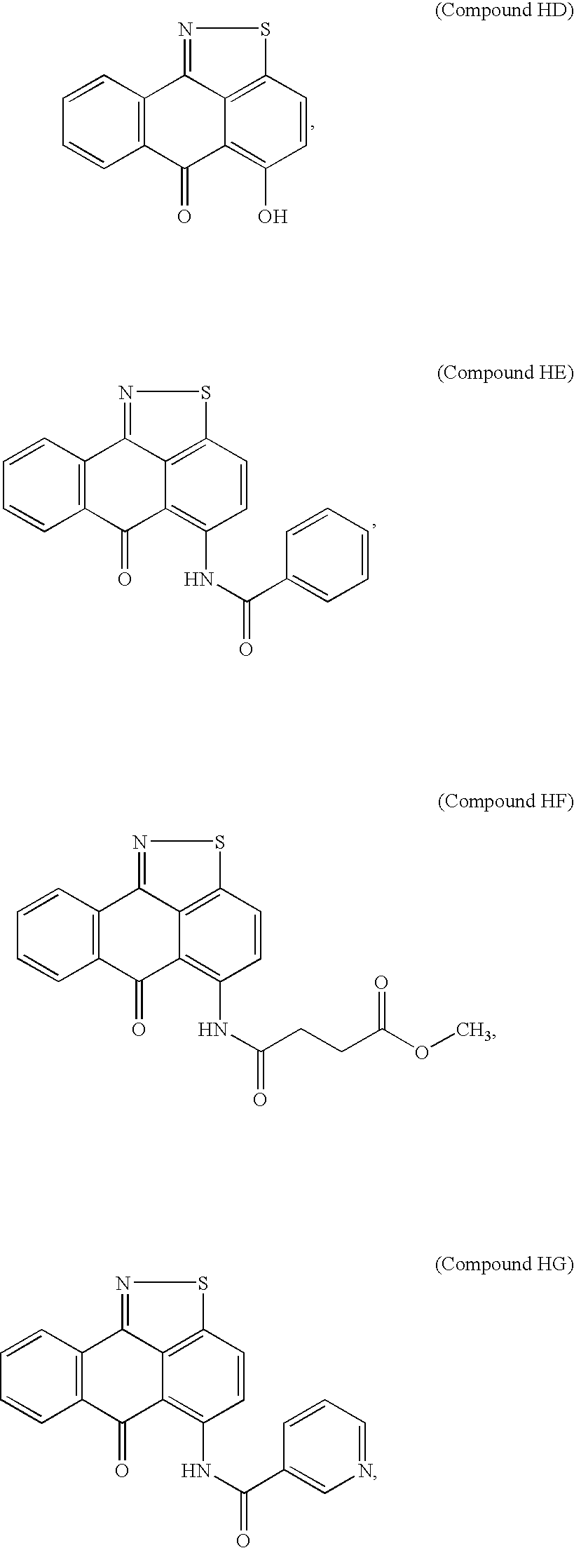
C1=CC2=C(C(=O)C3=C(O)C=CC4=C3C2=NS4)C=C1.C1=CC2=C(C(=O)C3=C(NC(=O)C4=CC=CC=C4)C=CC4=C3C2=NS4)C=C1.C1=CC2=C(C(=O)C3=C(NC(=O)CCC(OC)=O)C=CC4=C3C2=NS4)C=C1.C1=CC2=C(C(=O)C3=C(NC(=O)C4=CN=CC=C4)C=CC4=C3C2=NS4)C=C1
